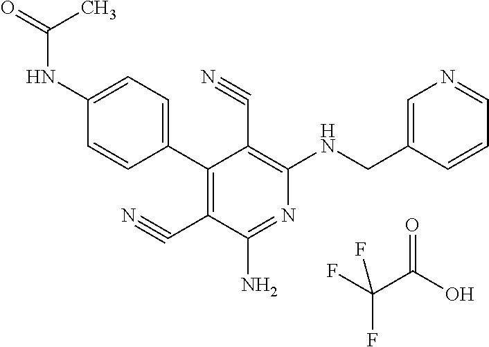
C1(C2=C(C#N)C(N)=NC(NCC3=CN=CC=C3)=C2C#N)=CC=C(NC(C)=O)C=C1.FC(C(O)=O)(F)F
